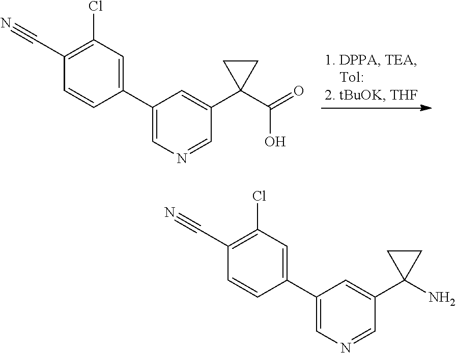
C1(Cl)=C(C#N)C=CC(C2=CN=CC(C3(C(O)=O)CC3)=C2)=C1.C1(Cl)=C(C#N)C=CC(C2=CN=CC(C3(N)CC3)=C2)=C1
